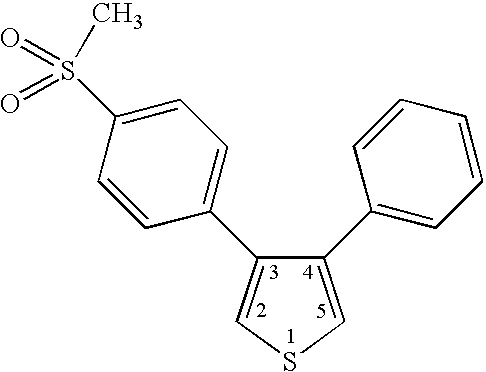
C1=C(C2=CC=C(S(C)(=O)=O)C=C2)C(C2=CC=CC=C2)=CS1
